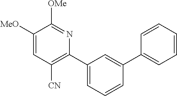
C1(C2=C([CN])C=C([MeO])C([OMe])=N2)=CC=CC(C2=CC=CC=C2)=C1
